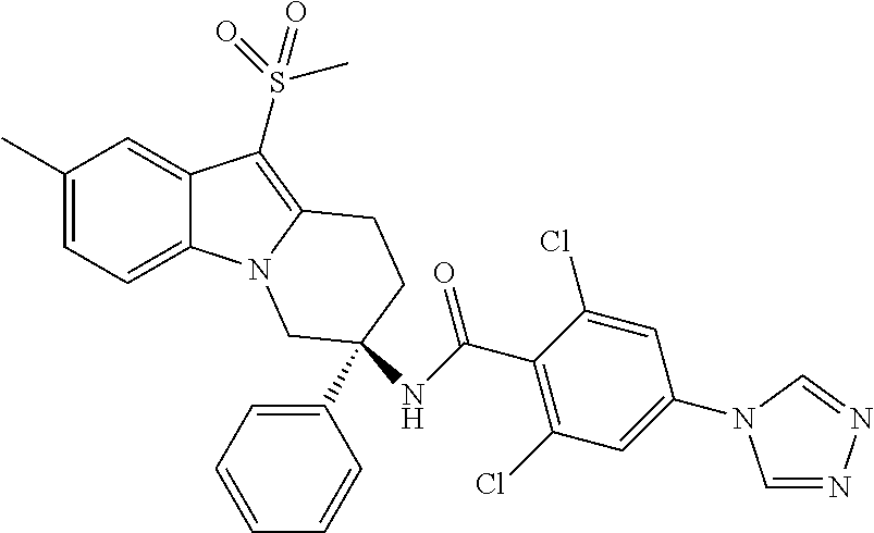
C1(C)=CC=C2C(=C1)C(S(C)(=O)=O)=C1N2CC(C2=CC=CC=C2)(NC(=O)C2=C(Cl)C=C(N3C=NN=C3)C=C2Cl)CC1
